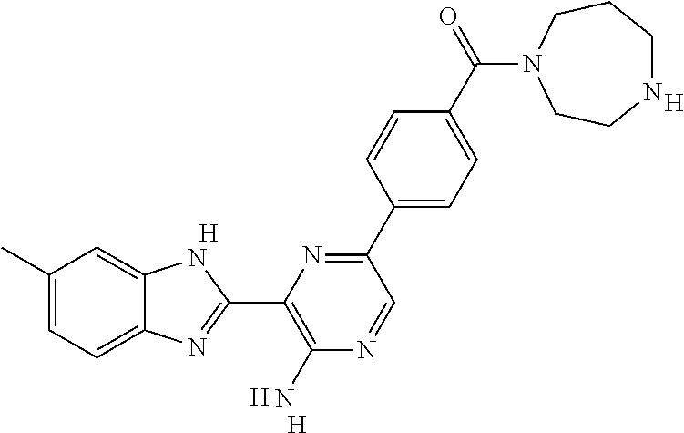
[H].[H].[H].C1(C)=CC=C2C(=C1)NC(C1=C(N)N=CC(C3=CC=C(C(=O)N4CCCNCC4)C=C3)=N1)=N2.[H]
